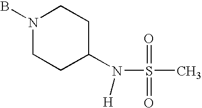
BN1CCC(N([H])S(=O)(=O)C)CC1
